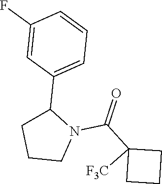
C1(C2=CC=CC(F)=C2)CCCN1C(=O)C1([F3C])CCC1
